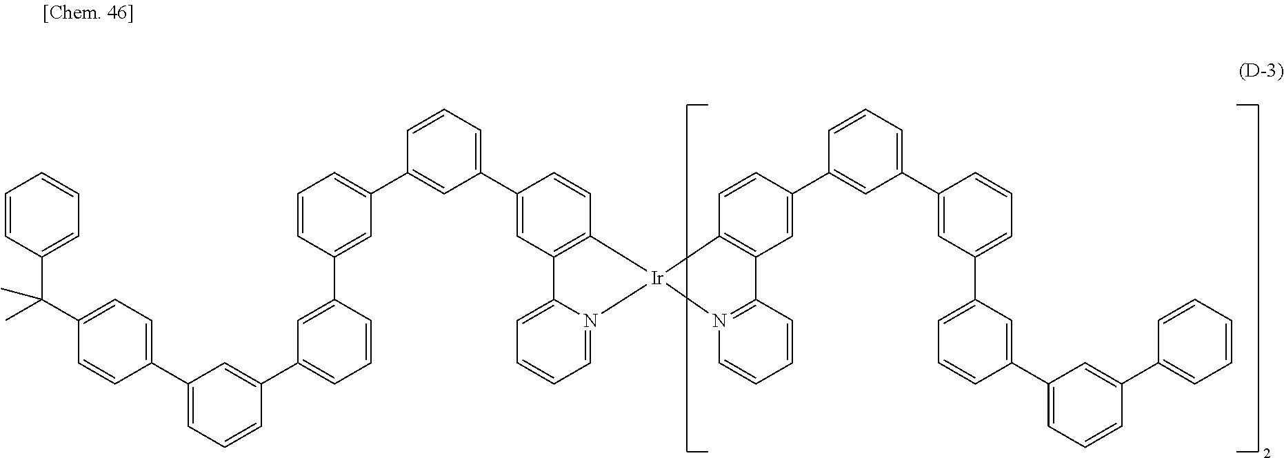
C12=C(C=CC(C3=CC=CC(C4=CC=CC(C5=CC(C6=CC(C7=CC=C(C(C8=CC=CC=C8)(C)C)C=C7)=CC=C6)=CC=C5)=C4)=C3)=C1)[Ir]1(N3=CC=CC=C23)C2=C(C=C(C3=CC(C4=CC(C5=CC=CC(C6=CC=CC(C7=CC=CC=C7)=C6)=C5)=CC=C4)=CC=C3)C=C2)C2=N1C=CC=C2
